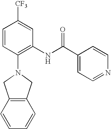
C1=CC(N2CC3=C(C2)C=CC=C3)=C(NC(C2=CC=NC=C2)=O)C=C1[CF3]
